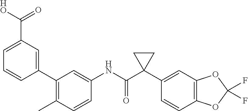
C1=CC(C)=C(C2=CC(C([HO])=O)=CC=C2)C=C1NC(C1(C2=CC3=C(C=C2)OC(F)(F)O3)CC1)=O
